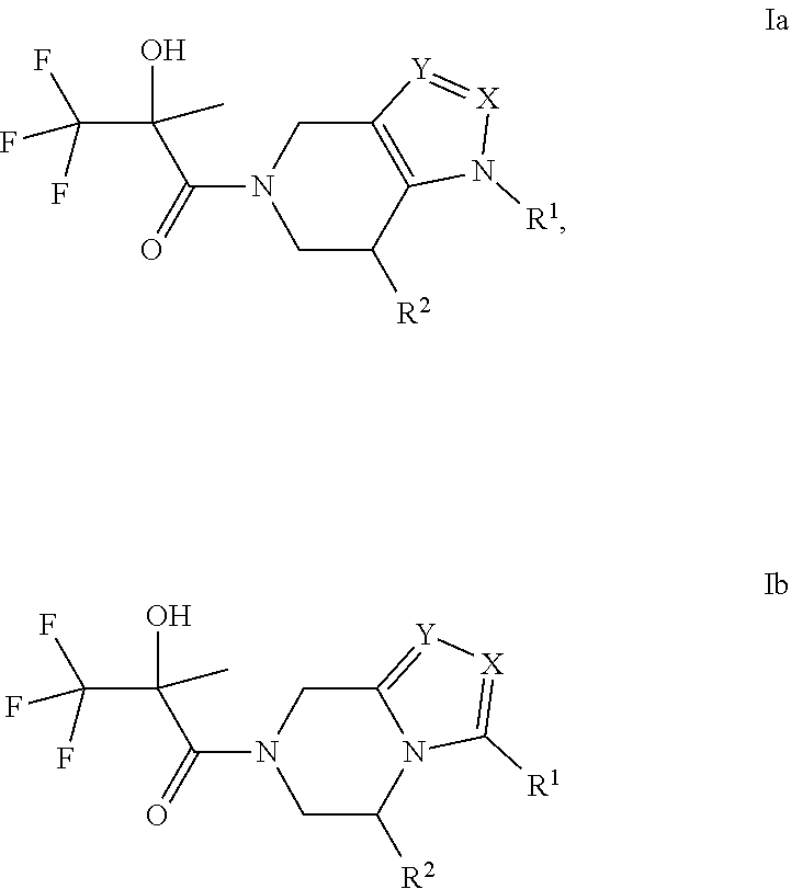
C(C(O)(C)C(=O)N1CC([R2])C2=C(C1)[Y]=[X]N2[R1])(F)(F)F.C(C(O)(C)C(=O)N1CC([R2])N2C(=[Y][X]=C2[R1])C1)(F)(F)F
